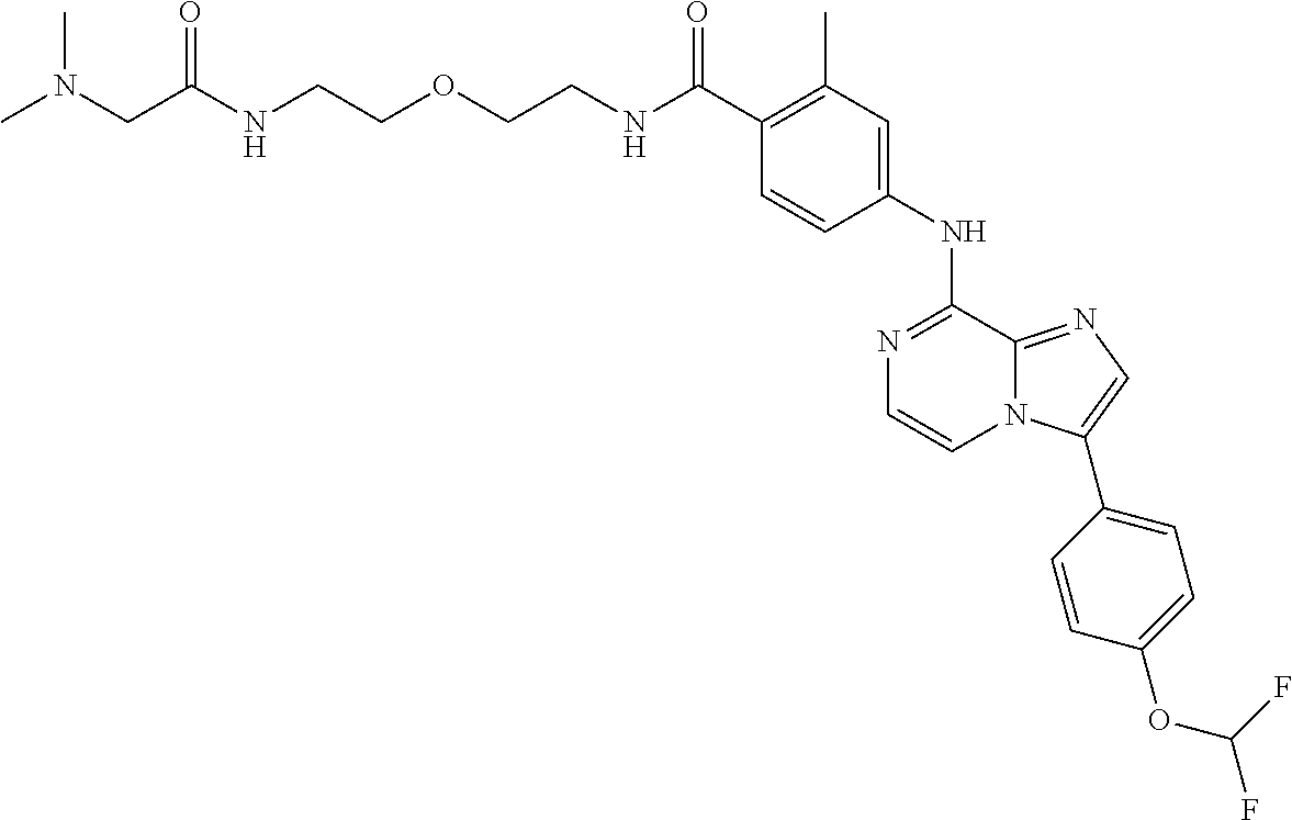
C(C1=C(C)C=C(NC2=NC=CN3C2=NC=C3C2=CC=C(OC(F)F)C=C2)C=C1)(=O)NCCOCCNC(CN(C)C)=O
